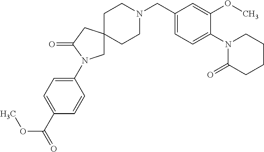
C1CN(CC2=CC=C(N3C(=O)CCCC3)C(OC)=C2)CCC12CN(C1=CC=C(C(=O)OC)C=C1)C(=O)C2
